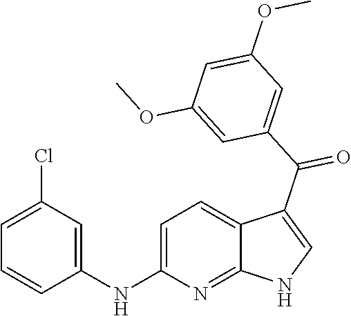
C1=C(NC2=CC(Cl)=CC=C2)N=C2C(=C1)C(C(C1=CC(OC)=CC(OC)=C1)=O)=CN2
